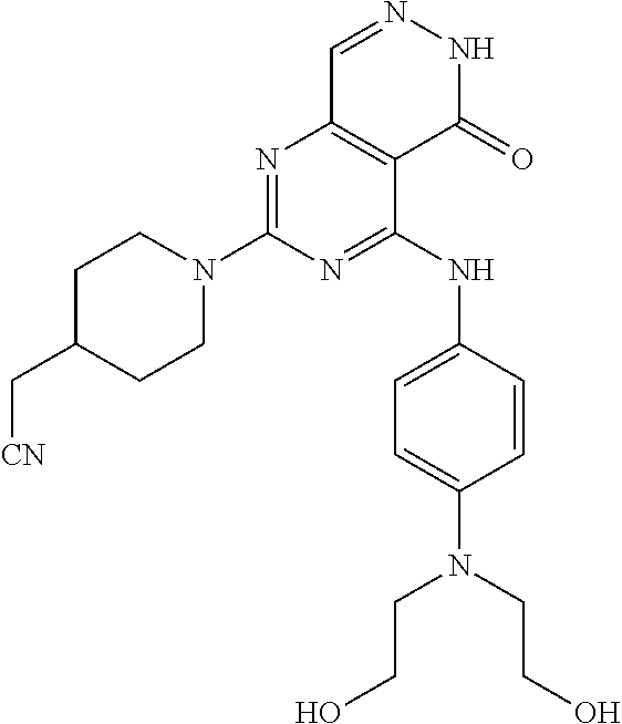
N1=C(N2CCC(C[CN])CC2)N=C(NC2=CC=C(N(CCO)CCO)C=C2)C2=C1C=NNC2=O
